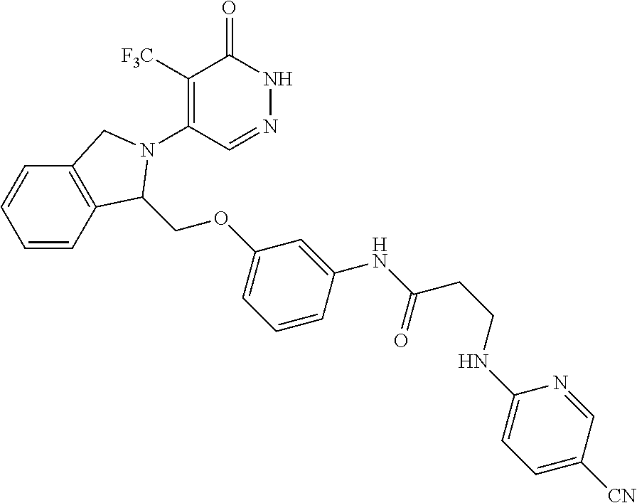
C1([F3C])=C(N2C(COC3=CC=CC(NC(=O)CCNC4=CC=C([CN])C=N4)=C3)C3=C(C=CC=C3)C2)C=NNC1=O
